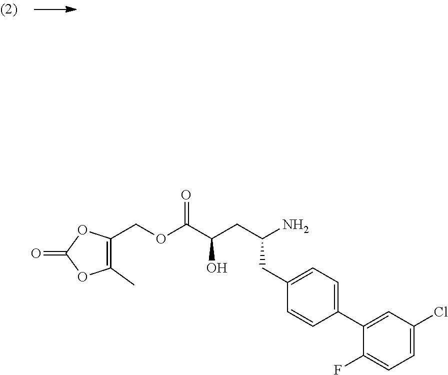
C(CC1=CC=C(C2=CC(Cl)=CC=C2F)C=C1)(N)CC(C(OCC1=C(C)OC(=O)O1)=O)O
